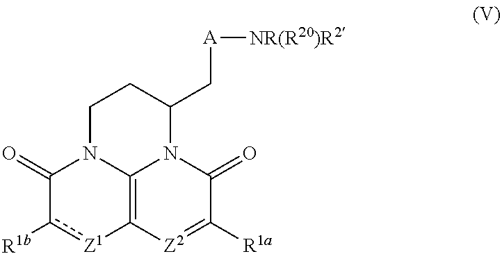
C1(=O)c([R1b])[Z1]C2=C3N1CCC(C[A][NR(R20)R2])N3C(=O)C([R1a])=[Z2]2
